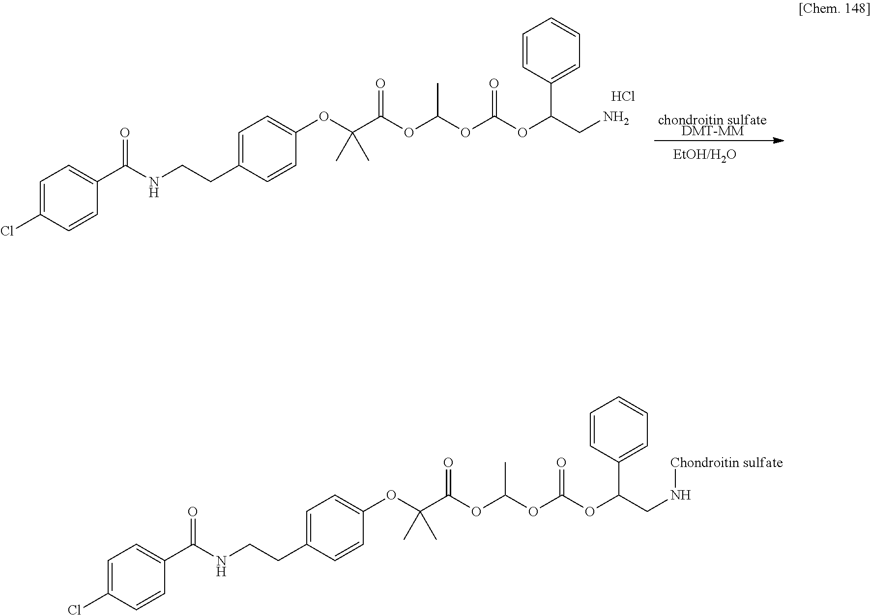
O(C(OC(C1=CC=CC=C1)CN[Chondroitin sulfate])=O)C(OC(C(OC1=CC=C(CCNC(C2=CC=C(Cl)C=C2)=O)C=C1)(C)C)=O)C.[chondroitin sulfateDMT-MM].O(C(OC(C1=CC=CC=C1)CN)=O)C(OC(C(OC1=CC=C(CCNC(C2=CC=C(Cl)C=C2)=O)C=C1)(C)C)=O)C.Cl.[EtOH/H2O]
